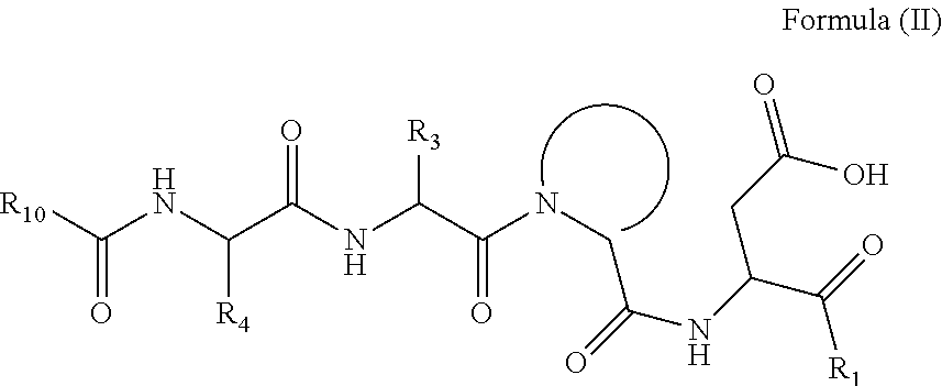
[R10]C(NC(C(NC(C(=O)NCC(NC(C(=O)[R1])CC(O)=O)=O)[R3])=O)[R4])=O
